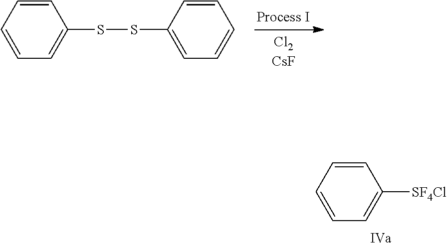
C1=CC=CC([SF4Cl])=C1.C1=CC=CC(SSC2=CC=CC=C2)=C1
